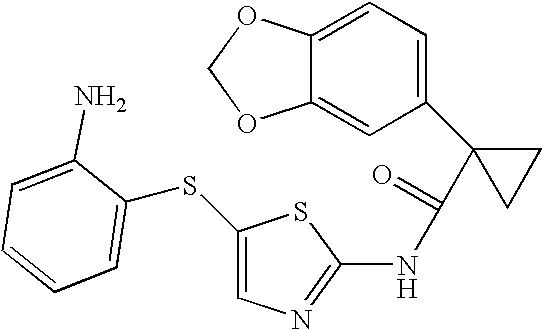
C1=C2C(=CC(C3(C(=O)NC4=NC=C(SC5=CC=CC=C5N)S4)CC3)=C1)OCO2
